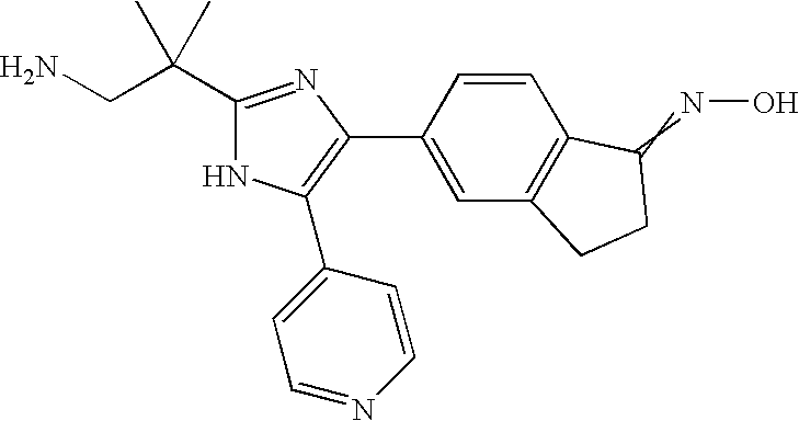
C1(C(CN)(C)C)=NC(C2=CC3=C(C=C2)C(=NO)CC3)=C(C2=CC=NC=C2)N1
